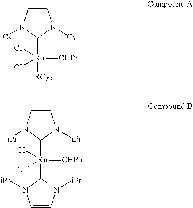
C1=CN([Cy])C([Ru](=[CHPh])([CI])([CI])[RCy3])N1[Cy].C1=CN([iPr])C([Ru](=[CHPh])([CI])([CI])C2N([iPr])C=CN2[iPr])N1[iPr]
